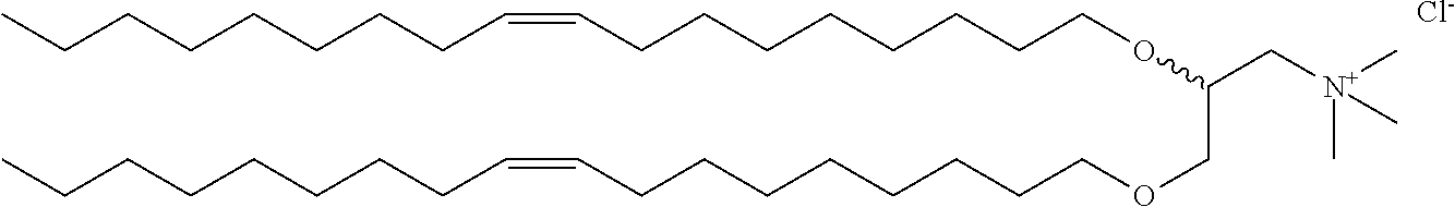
CCCCCCCCC=CCCCCCCCCOC(C[N+](C)(C)C)COCCCCCCCCC=CCCCCCCCC.[Cl-]
